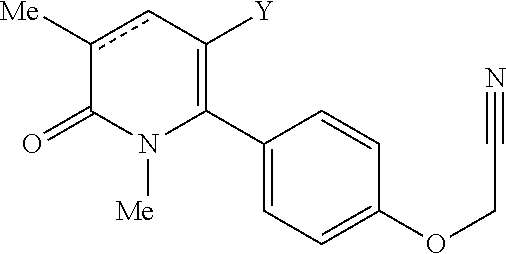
C1(C2=C([Y])cc([Me])C(=O)N2[Me])=CC=C(OCC#N)C=C1
